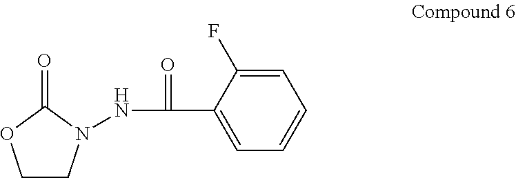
C1CN(NC(C2=CC=CC=C2F)=O)C(=O)O1
